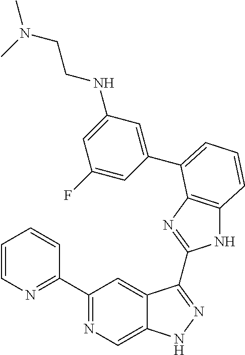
C1(C2=NC=C3C(=C2)C(C2=NC4=C(N2)C=CC=C4C2=CC(NCCN(C)C)=CC(F)=C2)=NN3)=NC=CC=C1
